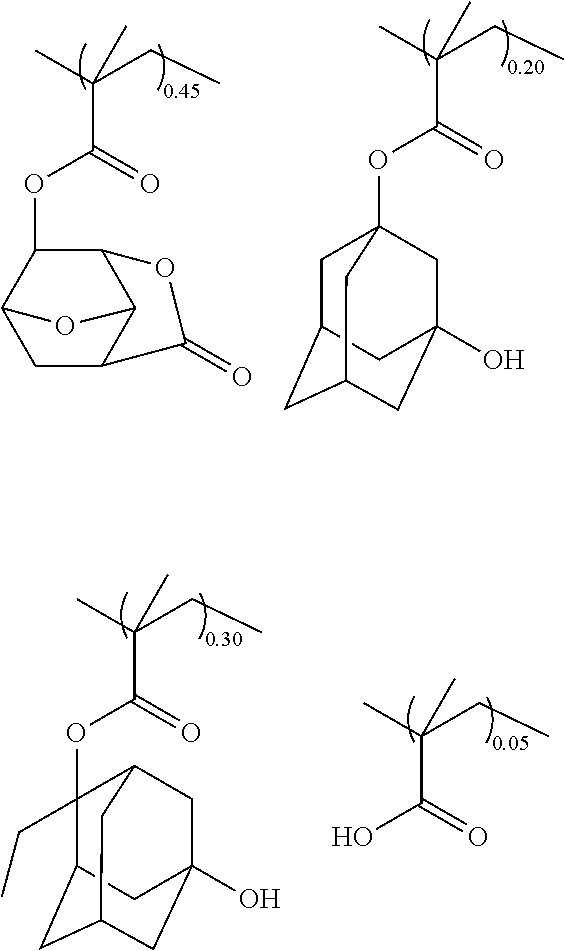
O(C(C(C)(CC)C)=O)C12CC3CC(CC(O)(C1)C3)C2.C12C(OC(C(C)(CC)C)=O)C3CC(C1O3)C(=O)O2.C(C(C)(CC)C)(=O)OC1(CC)C2CC3CC(O)(CC1C3)C2.C(C(C)(CC)C)(=O)O
